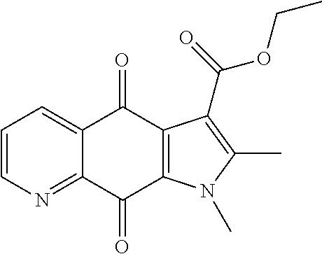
C1=CN=C2C(=C1)C(=O)C1=C(C2=O)N(C)C(C)=C1C(=O)OCC
